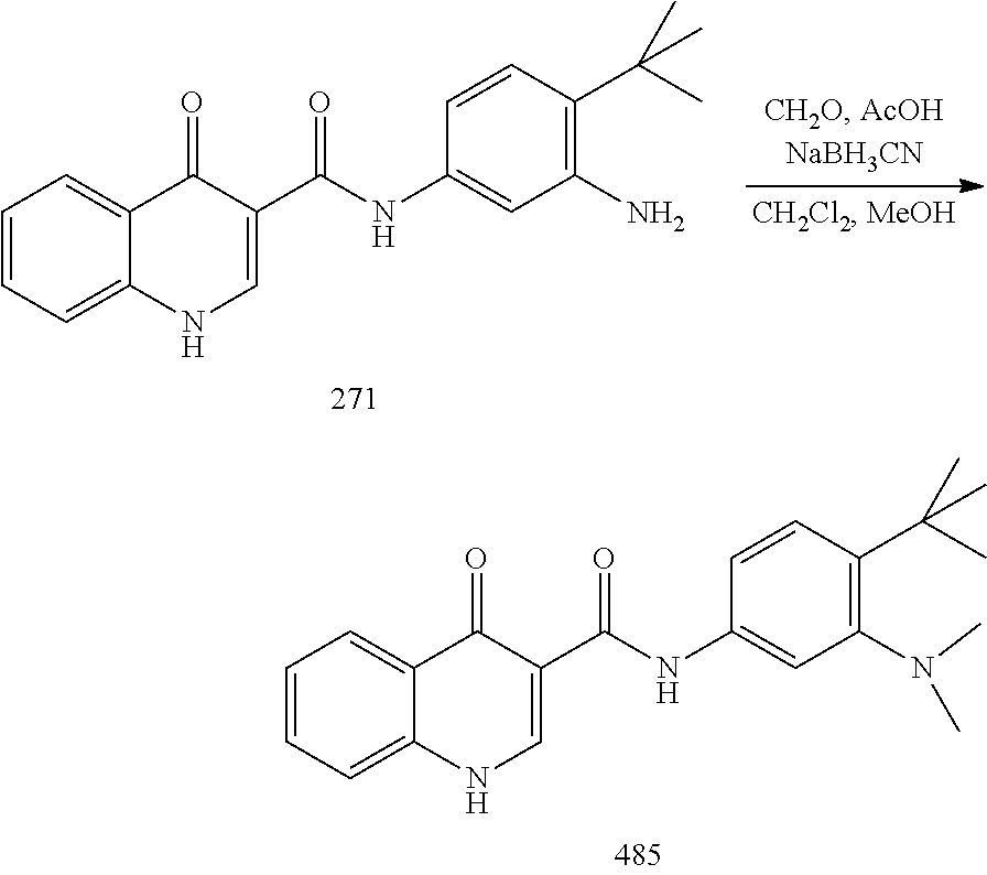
C1=CC=C2C(=C1)C(=O)C(C(=O)NC1=CC(N)=C(C(C)(C)C)C=C1)=CN2.C1=CC=C2C(=C1)C(=O)C(C(=O)NC1=CC(N(C)C)=C(C(C)(C)C)C=C1)=CN2
